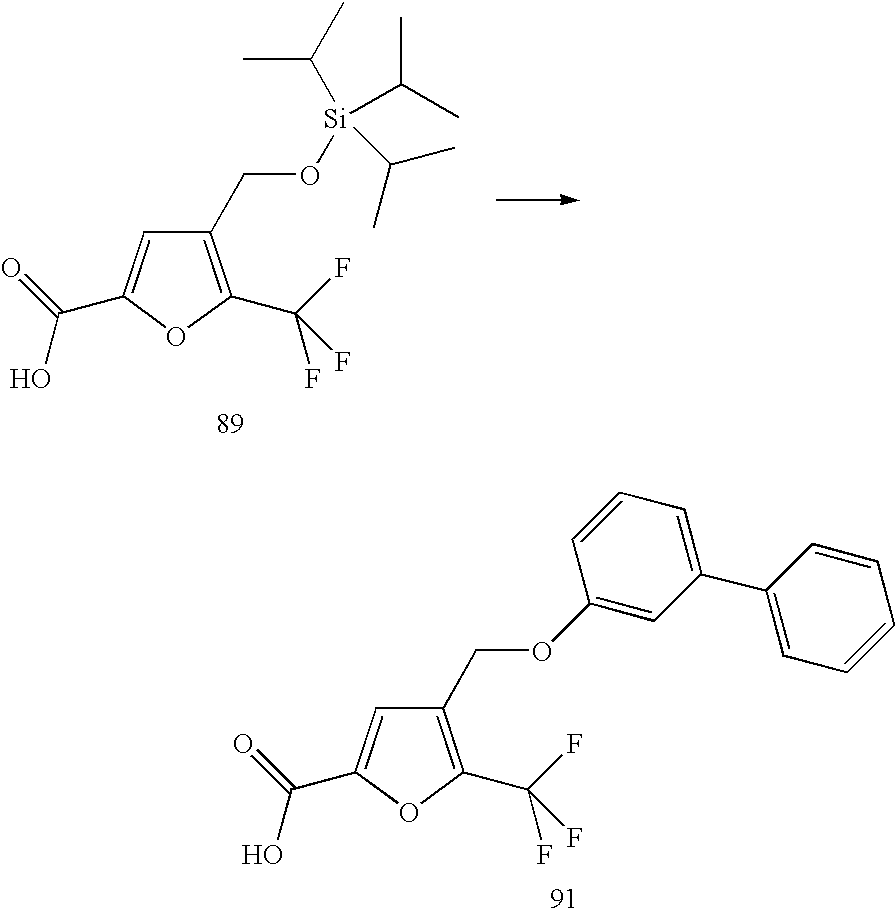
C1(COC2=CC(C3=CC=CC=C3)=CC=C2)=C(C(F)(F)F)OC(C(=O)O)=C1.C1(CO[Si](C(C)C)(C(C)C)C(C)C)=C(C(F)(F)F)OC(C(=O)O)=C1
